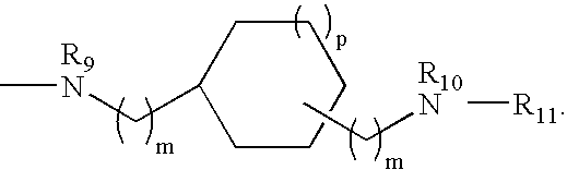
C1C(C[R9N]C)CCCC1.CC[R10N][R11]
